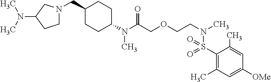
C(C1CCC(N(C(COCCN(C)S(C2=C(C)C=C([OMe])C=C2C)(=O)=O)=O)C)CC1)N1CCC(N(C)C)C1
